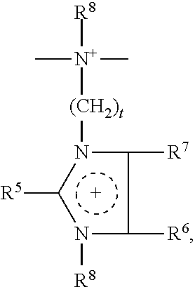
c1([R7])c([R6])-n([R8])c([R5])n-1[(CH2)t][N+](C)(C)[R8]
